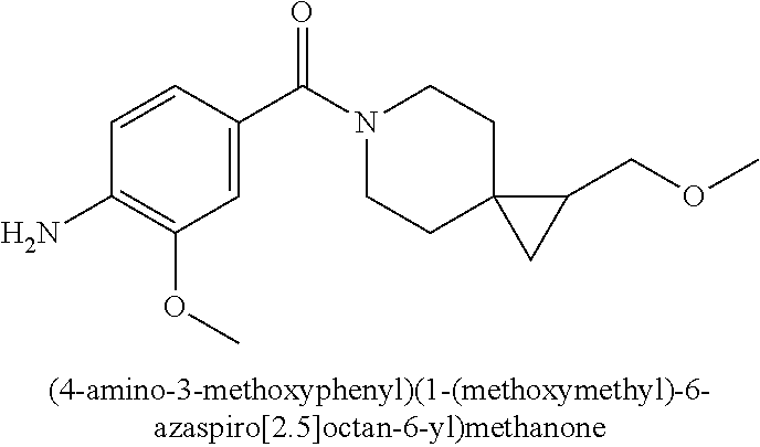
C1=C(C(=O)N2CCC3(CC2)CC3COC)C=CC(N)=C1OC
